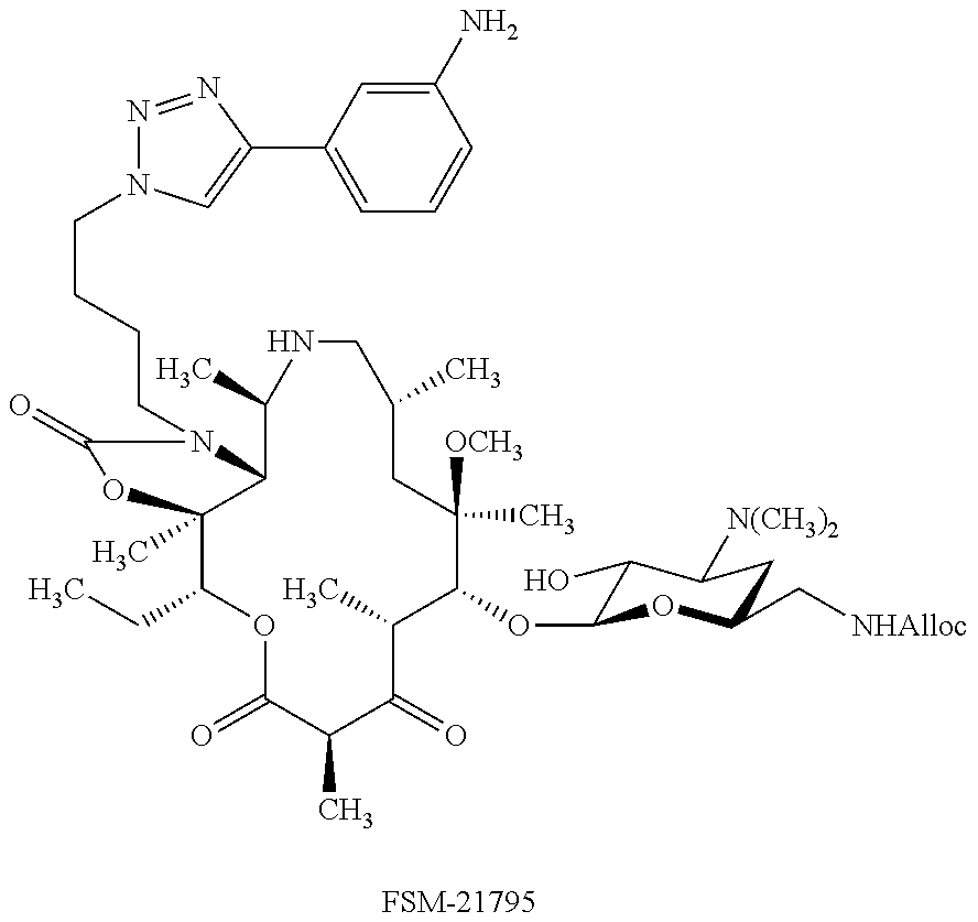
[FSM-21795].C1(CC)C2(C)C(N(CCCCN3N=NC(C4=CC=CC(N)=C4)=C3)C(=O)O2)C(C)NCC(C)CC([OCH3])(C)C(OC2C(O)C([N(CH3)2])CC(C[NHAlloc])O2)C(C)C(=O)C(C)C(=O)O1
